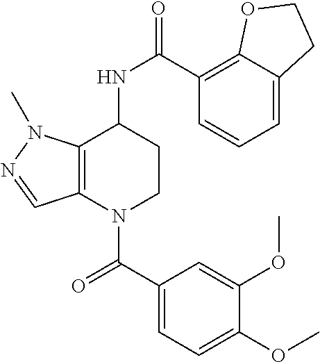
C1(C(=O)N2CCC(NC(=O)C3=C4C(=CC=C3)CCO4)C3=C2C=NN3C)=CC=C(OC)C(OC)=C1
